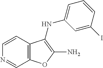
C12=C(C=CN=C1)C(NC1=CC=CC(I)=C1)=C(N)O2
